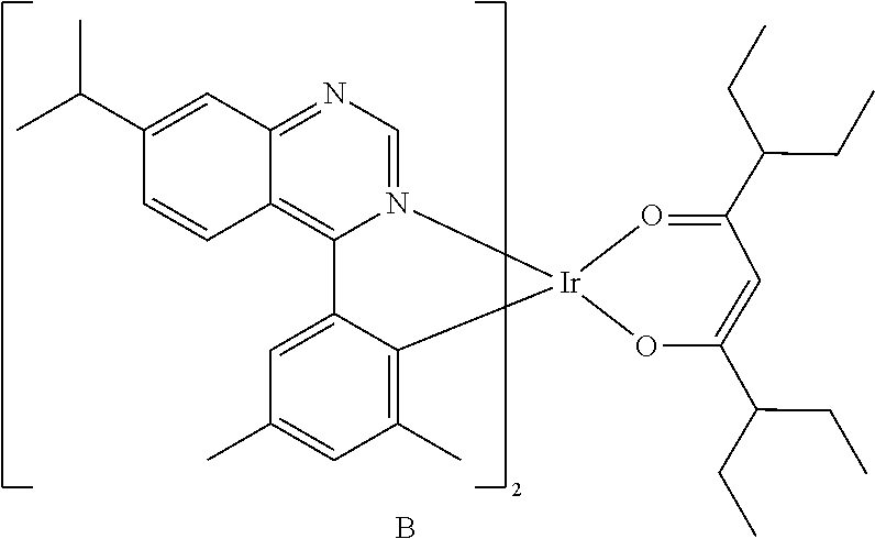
C1(C(C)C)=CC2=NC=N3C(=C2C=C1)C1=CC(C)=CC(C)=C1[Ir]31OC(C(CC)CC)=CC(C(CC)CC)=O1.B
